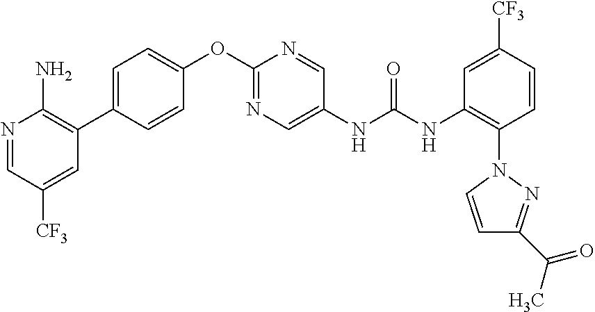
C1(OC2=NC=C(NC(NC3=C(N4C=CC(C(=O)C)=N4)C=CC([CF3])=C3)=O)C=N2)=CC=C(C2=C(N)N=CC([CF3])=C2)C=C1
